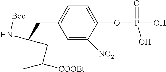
C1=C([NO2])C(OP(=O)(O)O)=CC=C1CC(CC([COOEt])C)N[Boc]
